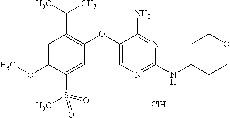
C1=C(OC)C(S(C)(=O)=O)=CC(OC2=CN=C(NC3CCOCC3)N=C2N)=C1C(C)C.Cl
